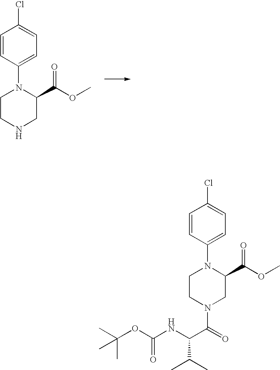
C1CNCC(C(OC)=O)N1C1=CC=C(Cl)C=C1.C1CN(C(=O)C(C(C)C)NC(OC(C)(C)C)=O)CC(C(OC)=O)N1C1=CC=C(Cl)C=C1
